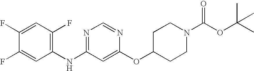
C1(F)=CC(F)=C(NC2=NC=NC(OC3CCN(C(OC(C)(C)C)=O)CC3)=C2)C=C1F
